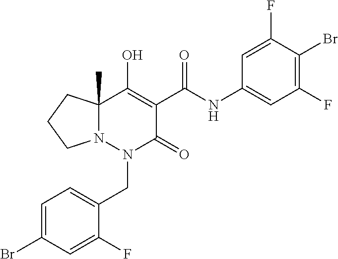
C1(C(NC2=CC(F)=C(Br)C(F)=C2)=O)=C(O)C2(C)N(N(CC3=CC=C(Br)C=C3F)C1=O)CCC2
